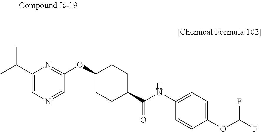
C1(C(C)C)=CN=CC(OC2CCC(C(NC3=CC=C(OC(F)F)C=C3)=O)CC2)=N1
